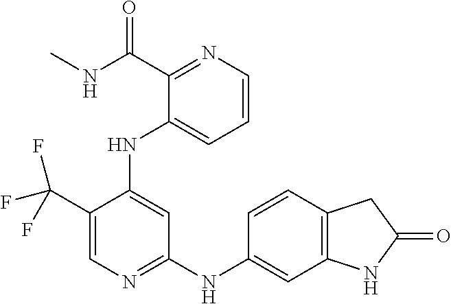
C1(C(F)(F)F)=CN=C(NC2=CC3=C(C=C2)CC(=O)N3)C=C1NC1=CC=CN=C1C(=O)NC
